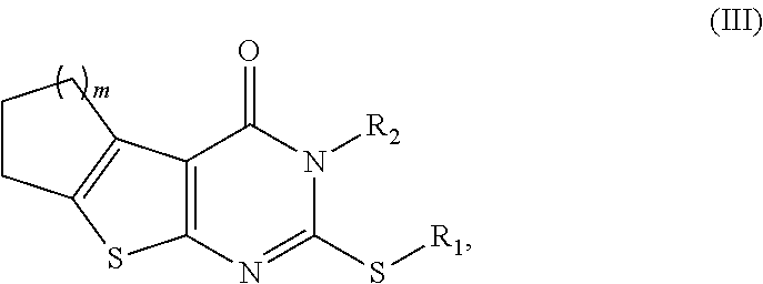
C12=C(N=C(S[R1])N([R2])C1=O)SC1=C2CCC1
